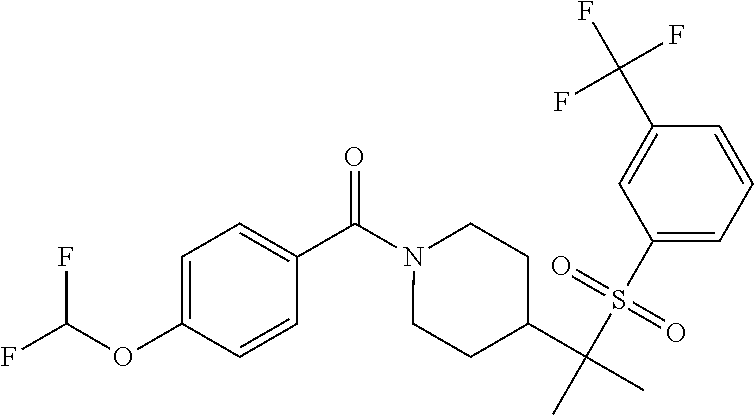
C1=C(OC(F)F)C=CC(C(N2CCC(C(C)(S(C3=CC=CC(C(F)(F)F)=C3)(=O)=O)C)CC2)=O)=C1
